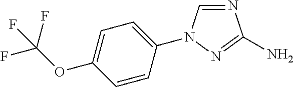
C1=C(OC(F)(F)F)C=CC(N2C=NC(N)=N2)=C1
